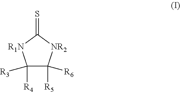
C1([R3])([R4])C([R6])([R5])[NR2]C(=S)[R1N]1
